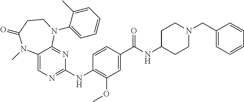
C1=CC(NC2=NC=C3C(=N2)N(C2=CC=CC=C2C)CCC(=O)N3C)=C(OC)C=C1C(NC1CCN(CC2=CC=CC=C2)CC1)=O
